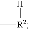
C[R2][H]
